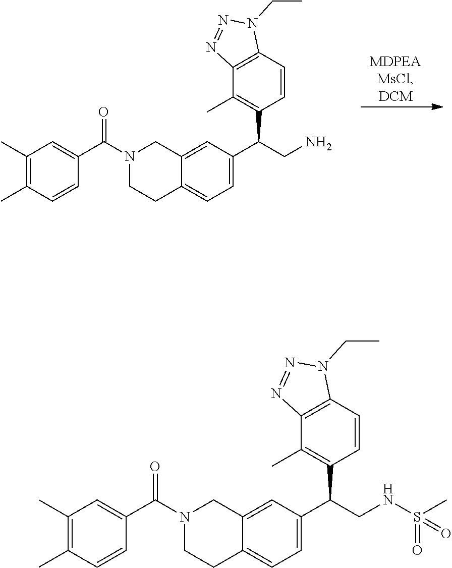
C1(C)=C(C)C=CC(C(N2CCC3=CC=C(C(CN)C4=C(C)C5=C(C=C4)N(CC)N=N5)C=C3C2)=O)=C1.C1(C)=C(C)C=CC(C(N2CCC3=CC=C(C(CNS(=O)(C)=O)C4=C(C)C5=C(C=C4)N(CC)N=N5)C=C3C2)=O)=C1
